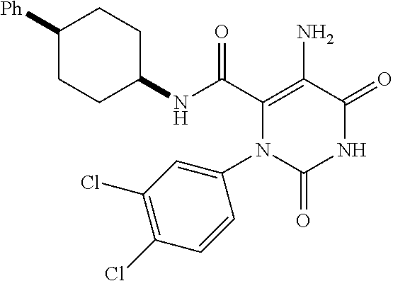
C(C1=C(N)C(=O)NC(=O)N1C1=CC(Cl)=C(Cl)C=C1)(=O)NC1CCC([Ph])CC1
